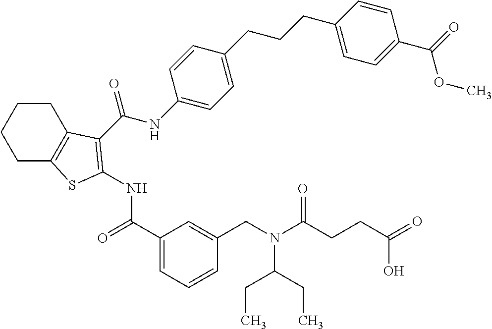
C1C2=C(CCC1)C(C(NC1=CC=C(CCCC3=CC=C(C(=O)OC)C=C3)C=C1)=O)=C(NC(C1=CC=CC(CN(C(CCC(=O)O)=O)C(CC)CC)=C1)=O)S2
